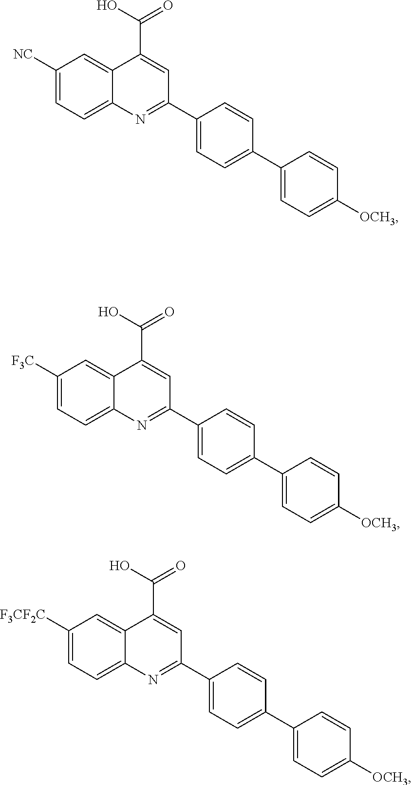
C1([NC])=CC=C2C(=C1)C(C(O)=O)=CC(C1=CC=C(C3=CC=C([OCH3])C=C3)C=C1)=N2.C1([F3C])=CC=C2C(=C1)C(C(O)=O)=CC(C1=CC=C(C3=CC=C([OCH3])C=C3)C=C1)=N2.C1([F3CF2C])=CC=C2C(=C1)C(C(O)=O)=CC(C1=CC=C(C3=CC=C([OCH3])C=C3)C=C1)=N2
